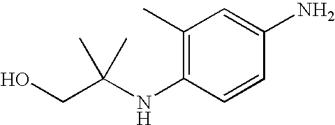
C(C(NC1=C(C)C=C(N)C=C1)(C)C)O
